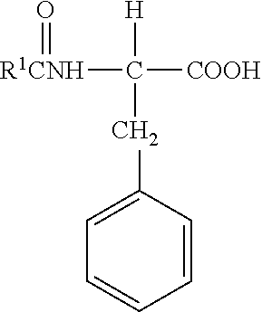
O=[R1CNH]C([COOH])([H])CC1=CC=CC=C1
